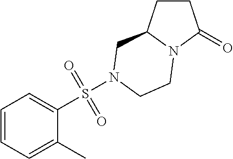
C1CC2N(C1=O)CCN(S(C1=CC=CC=C1C)(=O)=O)C2
